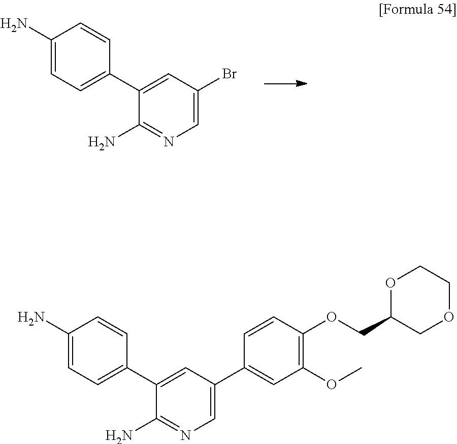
C1(N)=CC=C(C2=CC(Br)=CN=C2N)C=C1.C1(N)=CC=C(C2=CC(C3=CC(OC)=C(OCC4COCCO4)C=C3)=CN=C2N)C=C1
